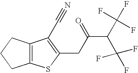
C12=C(SC(CC(C(C(F)(F)F)C(F)(F)F)=O)=C1C#N)CCC2
